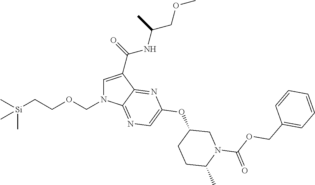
C1=C(C(NC(C)COC)=O)C2=NC(OC3CCC(C)N(C(OCC4=CC=CC=C4)=O)C3)=CN=C2N1COCC[Si](C)(C)C
